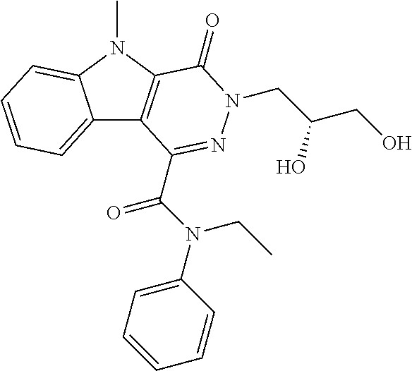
C12=CC=CC=C1N(C)C1=C2C(C(N(CC)C2=CC=CC=C2)=O)=NN(CC(CO)O)C1=O
